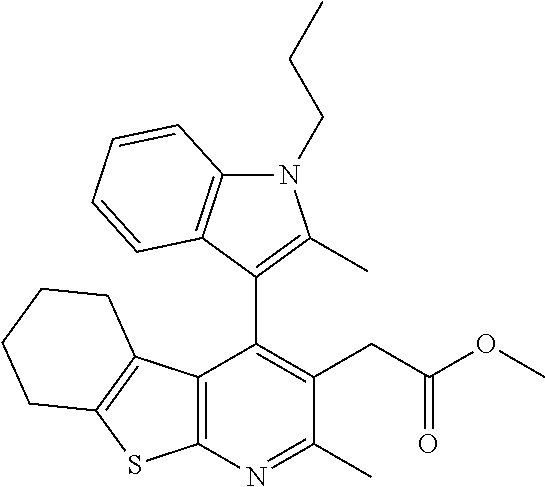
C12=C(N=C(C)C(CC(OC)=O)=C1C1=C(C)N(CCC)C3=C1C=CC=C3)SC1=C2CCCC1
